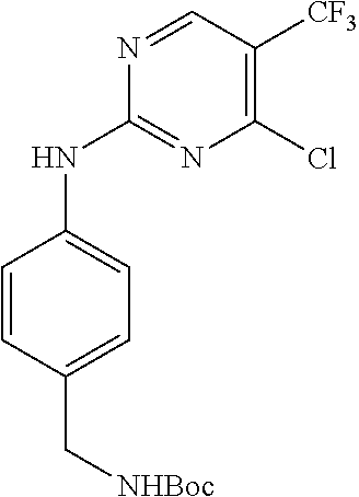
C1=CC(C[NHBoc])=CC=C1NC1=NC(Cl)=C([CF3])C=N1
